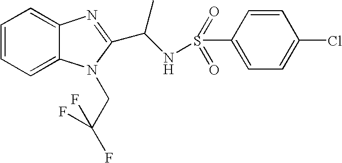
C1=CC=C2C(=C1)N=C(C(NS(C1=CC=C(Cl)C=C1)(=O)=O)C)N2CC(F)(F)F
